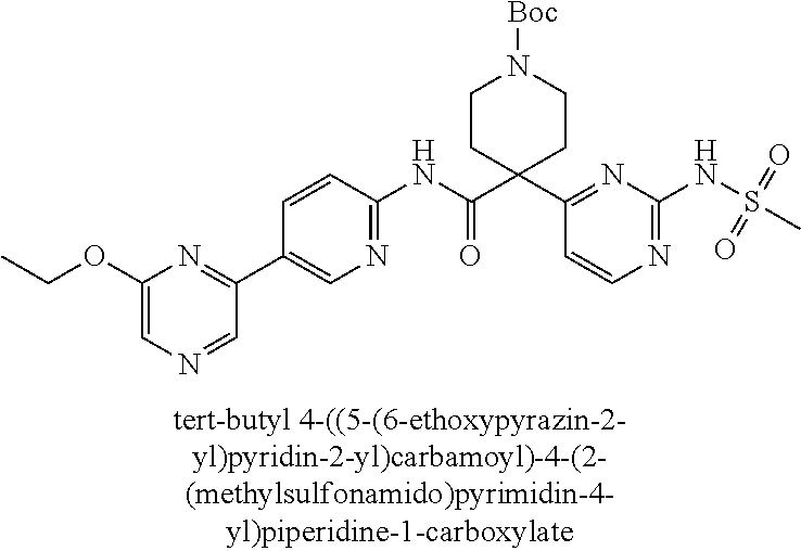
C1(NC(=O)C2(C3=NC(NS(C)(=O)=O)=NC=C3)CCN([Boc])CC2)=NC=C(C2=NC(OCC)=CN=C2)C=C1
